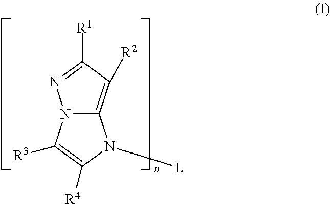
N12C(=C([R2])C([R1])=N1)N([L])C([R4])=C2[R3]
